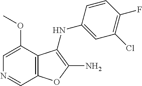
C12=C(C(OC)=CN=C1)C(NC1=CC(Cl)=C(F)C=C1)=C(N)O2
